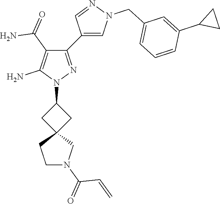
C12(CC(N3N=C(C4=CN(CC5=CC=CC(C6CC6)=C5)N=C4)C(C(=O)N)=C3N)C1)CCN(C(=O)C=C)C2
